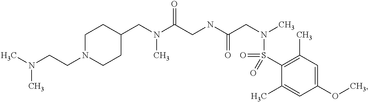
C1(CN(C(CNC(CN(C)S(=O)(C2=C(C)C=C(OC)C=C2C)=O)=O)=O)C)CCN(CCN(C)C)CC1
